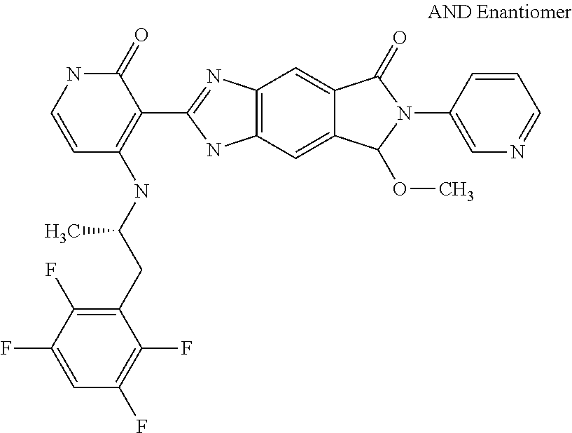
C1(CC(NC2=C(C3=NC4=C(N3)C=C3C(=C4)C(=O)N(C4=CN=CC=C4)C3OC)C(=O)NC=C2)C)=C(F)C(F)=CC(F)=C1F
